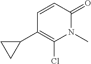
N1(C)C(=O)C=CC(C2CC2)=C1Cl
